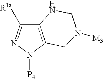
C12=C(N([P4])N=C1[R1a])CN([M3])CN2
